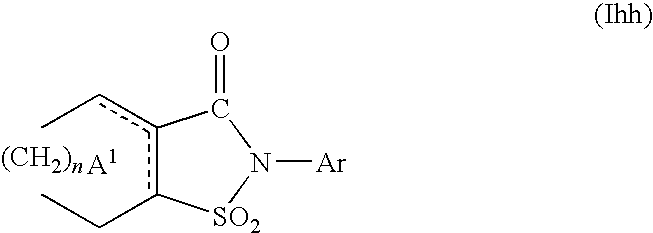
Ccc1c(CC)[SO2]N([Ar])C1=O
